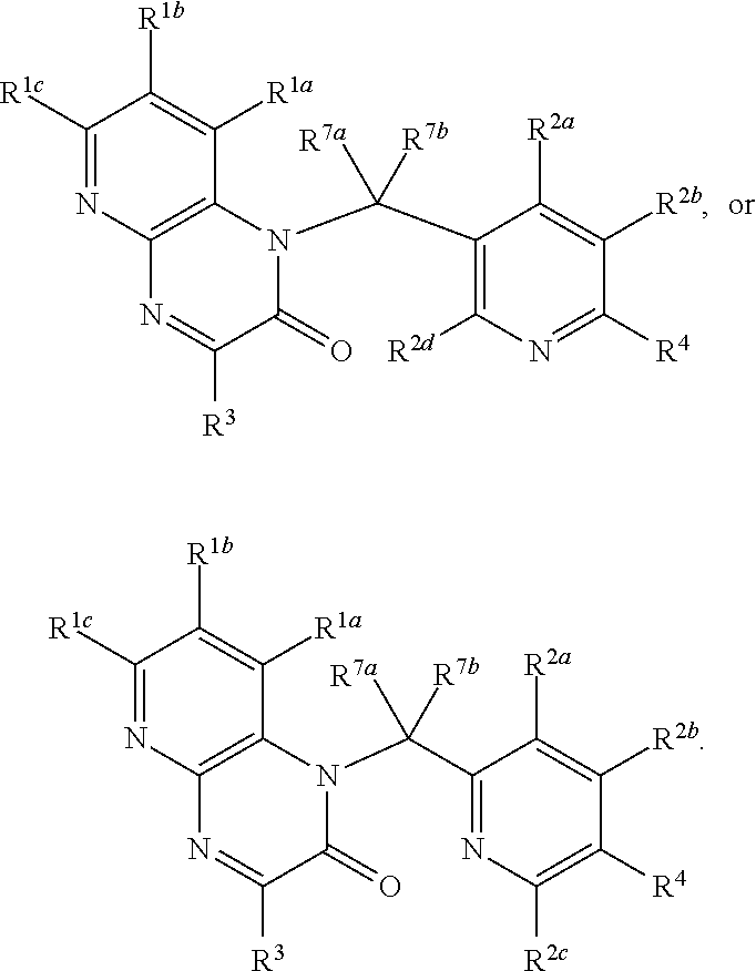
C1([R1c])=NC2=C(C([R1a])=C1[R1b])N(C(C1=C([R2d])N=C([R4])C([R2b])=C1[R2a])([R7b])[R7a])C(=O)C([R3])=N2.C1([R1c])=NC2=C(C([R1a])=C1[R1b])N(C(C1=NC([R2c])=C([R4])C([R2b])=C1[R2a])([R7b])[R7a])C(=O)C([R3])=N2
